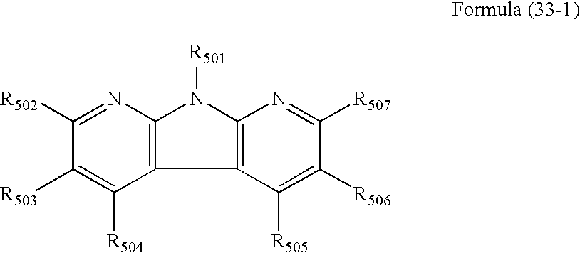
C12=C(N([R501])C3=C1C([R504])=C([R503])C([R502])=N3)N=C([R507])C([R506])=C2[R505]
